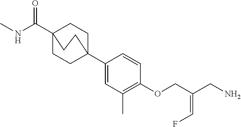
CNC(C12CCC(C3=CC(C)=C(OCC(CN)=CF)C=C3)(CC1)CC2)=O
